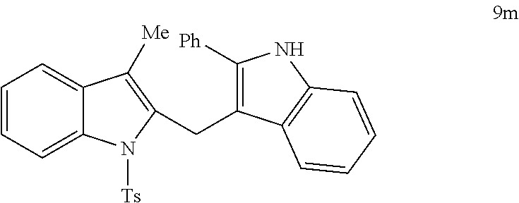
C1=CC=C2C(=C1)C([Me])=C(CC1=C([Ph])NC3=C1C=CC=C3)N2[Ts]
